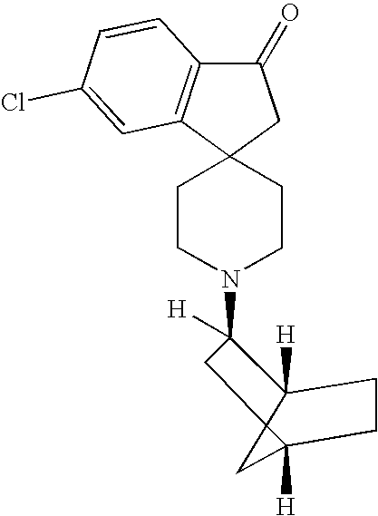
C1CN(C2([H])C3([H])C4(C([H])(C4)CC3)C2)CCC12C1=C(C(=O)C2)C=CC(Cl)=C1
